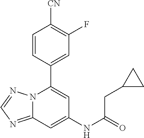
C12=NC=NN1C(C1=CC(F)=C([CN])C=C1)=CC(NC(=O)CC1CC1)=C2
